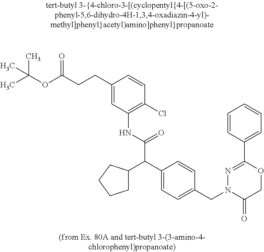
C(OC(CCC1=CC(NC(C(C2=CC=C(CN3C(=O)COC(C4=CC=CC=C4)=N3)C=C2)C2CCCC2)=O)=C(Cl)C=C1)=O)(C)(C)C
